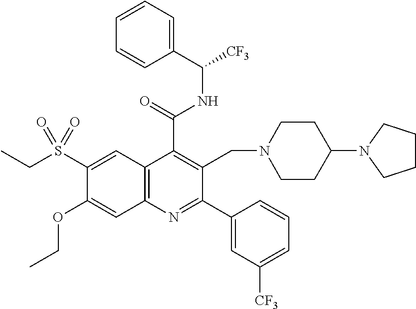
C1=CC=C(C([CF3])NC(C2=C(CN3CCC(N4CCCC4)CC3)C(C3=CC([CF3])=CC=C3)=NC3=C2C=C(S(CC)(=O)=O)C(OCC)=C3)=O)C=C1
